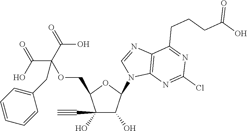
C1(O)(C#C)C(O)C(N2C3=C(N=C2)C(CCCC(O)=O)=NC(Cl)=N3)OC1COC(C(=O)O)(C(=O)O)CC1=CC=CC=C1
